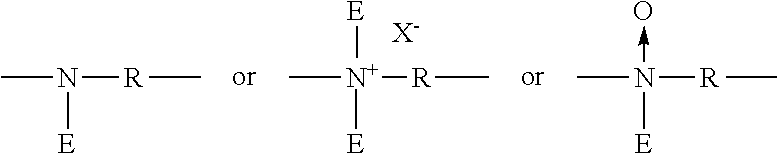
C[N+]([E])([R]C)[E].[X-].CN([E])[R]C.CN([E])([R]C)->O
